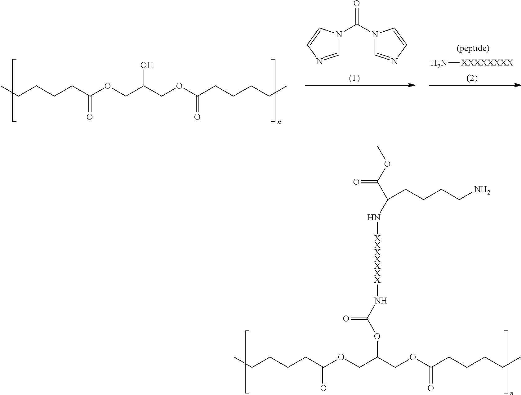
CCCCCC(OCC(COC(CCCCC)=O)O)=O.O=C(N1C=NC=C1)N1C=NC=C1.N[XXXXXXXX].CCCCCC(OCC(COC(CCCCC)=O)OC(=O)N[XXXXXXX]NC(C(OC)=O)CCCCN)=O
